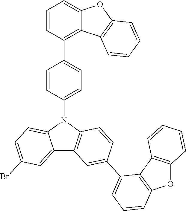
C1=CC(N2C3=CC=C(Br)C=C3C3=C2C=CC(C2=CC=CC4=C2C2=C(O4)C=CC=C2)=C3)=CC=C1C1=C2C(=CC=C1)OC1=C2C=CC=C1
